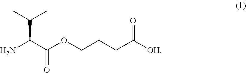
C(C(=O)OCCCC(=O)[OH])(N)C(C)C
